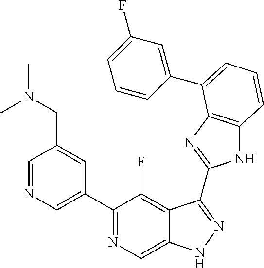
C1=NC=C(C2=NC=C3C(=C2F)C(C2=NC4=C(N2)C=CC=C4C2=CC(F)=CC=C2)=NN3)C=C1CN(C)C
